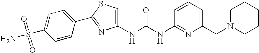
C1=CC=C(CN2CCCCC2)N=C1NC(NC1=CSC(C2=CC=C(S(=O)(N)=O)C=C2)=N1)=O
